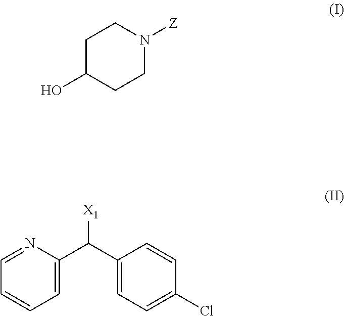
C1C(O)CCN([Z])C1.[X1]C(C1=CC=C(Cl)C=C1)C1=CC=CC=N1
